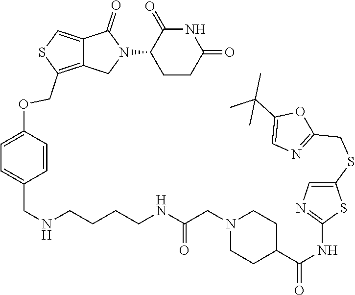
C1(N2C(=O)C3=CSC(COC4=CC=C(CNCCCCNC(CN5CCC(C(NC6=NC=C(SCC7=NC=C(C(C)(C)C)O7)S6)=O)CC5)=O)C=C4)=C3C2)CCC(=O)NC1=O
